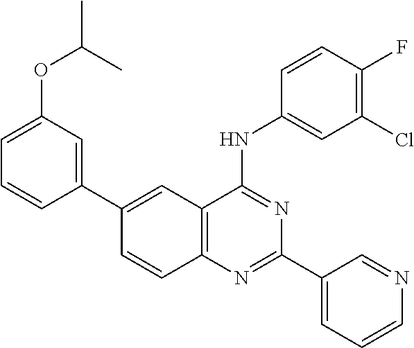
C12=C(N=C(C3=CC=CN=C3)N=C1NC1=CC(Cl)=C(F)C=C1)C=CC(C1=CC(OC(C)C)=CC=C1)=C2
